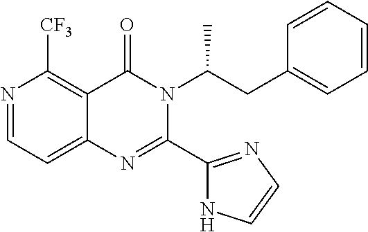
N1=CC=C2C(=C1[CF3])C(=O)N(C(CC1=CC=CC=C1)C)C(C1=NC=CN1)=N2
